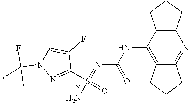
FC(F)(N1N=C(S(N)(=O)=NC(NC2=C3CCCC3=NC3=C2CCC3)=O)C(F)=C1)C
